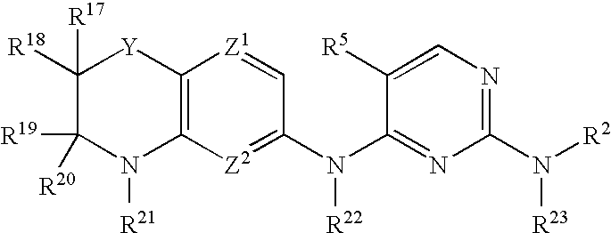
C1([R18])([R17])C([R19])([R20])N([R21])C2=C([Y]1)[Z1]=CC(N(C1=NC(N([R2])[R23])=NC=C1[R5])[R22])=[Z2]2
